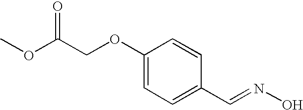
COC(COC1=CC=C(C=NO)C=C1)=O
